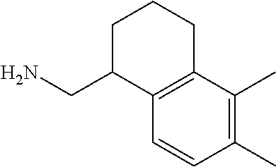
C(C1C2=C(CCC1)C(C)=C(C)C=C2)N
